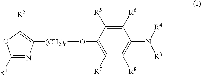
N1=C([R1])OC([R2])=C1[(CH2)n]OC1=C([R7])C([R8])=C(N([R4])[R3])C([R6])=C1[R5]
